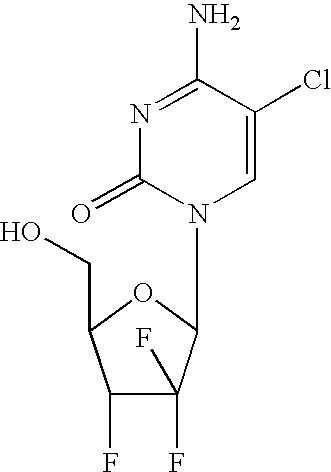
C1=C(Cl)C(N)=NC(=O)N1C1C(F)(F)C(F)C(CO)O1
